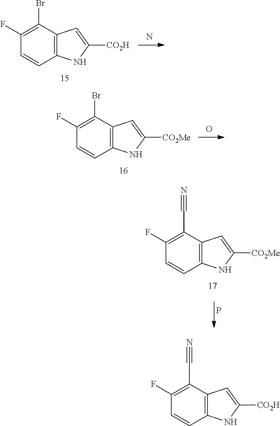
C12=C(C(C#N)=C(F)C=C1)C=C([CO2H])N2.C12=C(C(Br)=C(F)C=C1)C=C([CO2H])N2.N.C12=C(C(Br)=C(F)C=C1)C=C([CO2Me])N2.O.N#CC1=C(F)C=CC2=C1C=C([CO2Me])N2.P
